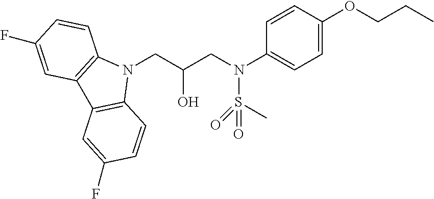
N1(CC(CN(S(C)(=O)=O)C2=CC=C(OCCC)C=C2)O)C2=C(C3=C1C=CC(F)=C3)C=C(F)C=C2
